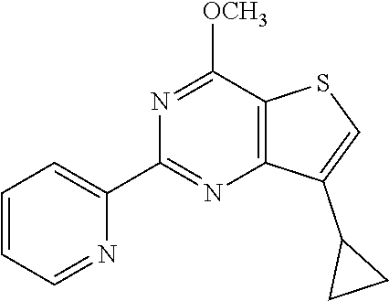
N1=C([OCH3])C2=C(N=C1C1=CC=CC=N1)C(C1CC1)=CS2
